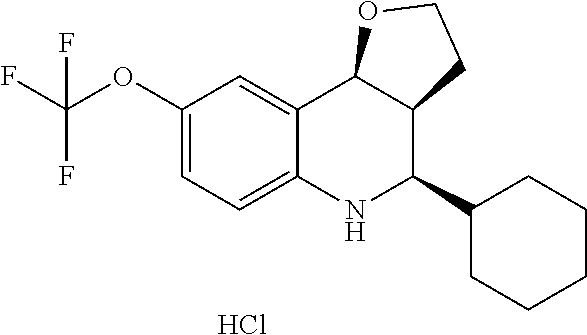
C12=CC(OC(F)(F)F)=CC=C1NC(C1CCCCC1)C1C2OCC1.Cl
